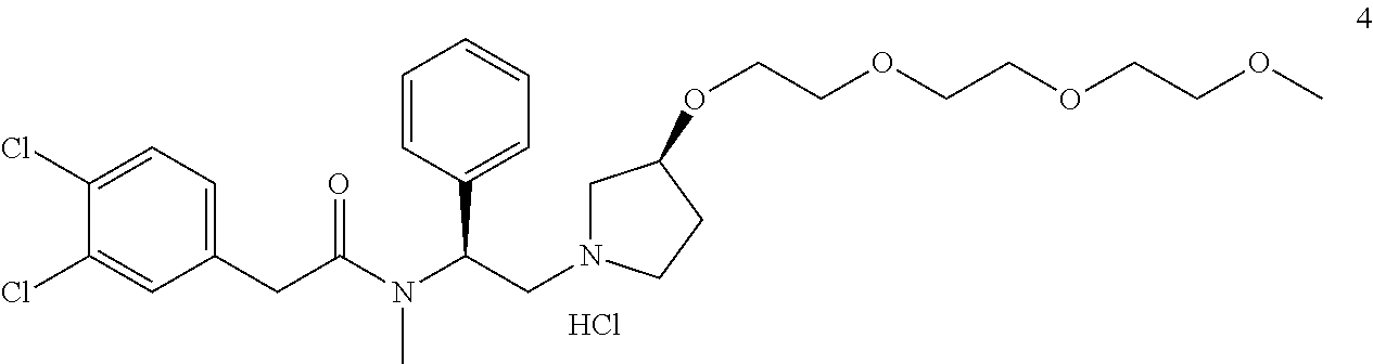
Cl.C1(Cl)=CC=C(CC(N(C(CN2CC(OCCOCCOCCOC)CC2)C2=CC=CC=C2)C)=O)C=C1Cl
